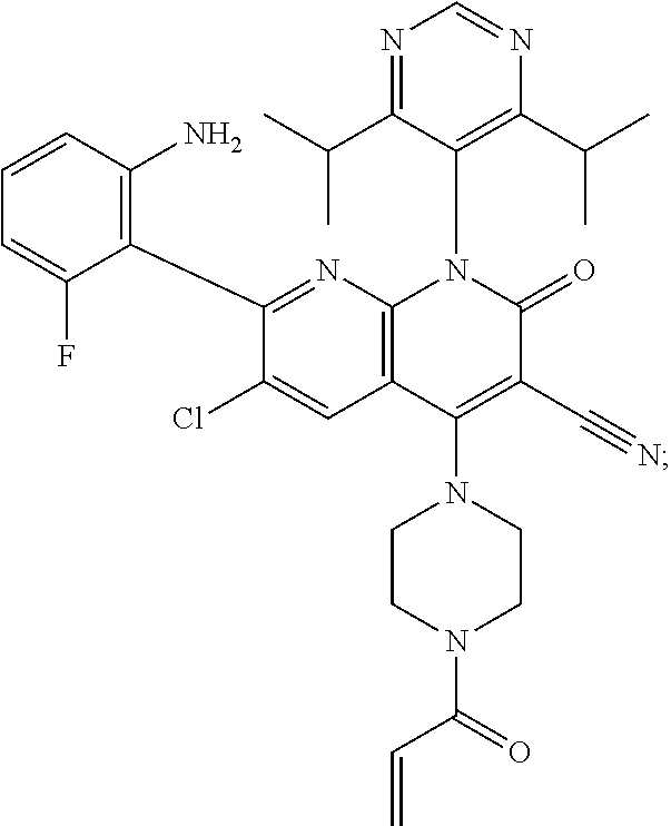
C(C=C)(=O)N1CCN(C2=C(C#N)C(=O)N(C3=C(C(C)C)N=CN=C3C(C)C)C3=C2C=C(Cl)C(C2=C(N)C=CC=C2F)=N3)CC1
